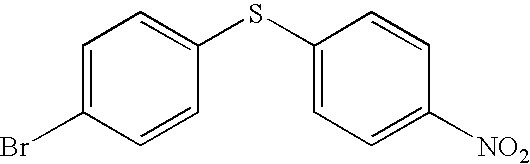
BrC1=CC=C(SC2=CC=C([NO2])C=C2)C=C1
